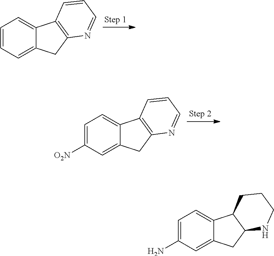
C1=CC=C2C(=C1)C1=C(C2)N=CC=C1.C1=C([O2N])C=C2C(=C1)C1=C(C2)N=CC=C1.C1=C(N)C=C2C(=C1)C1C(C2)NCCC1
